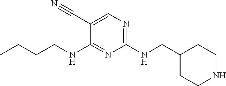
C1(C#N)=CN=C(NCC2CCNCC2)N=C1NCCCC
